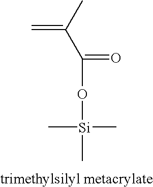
C=C(C)C(=O)O[Si](C)(C)C
